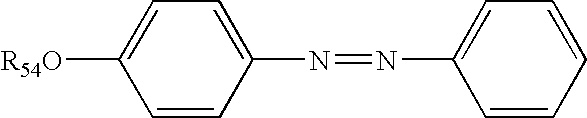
[R54O]C1=CC=C(N=NC2=CC=CC=C2)C=C1
